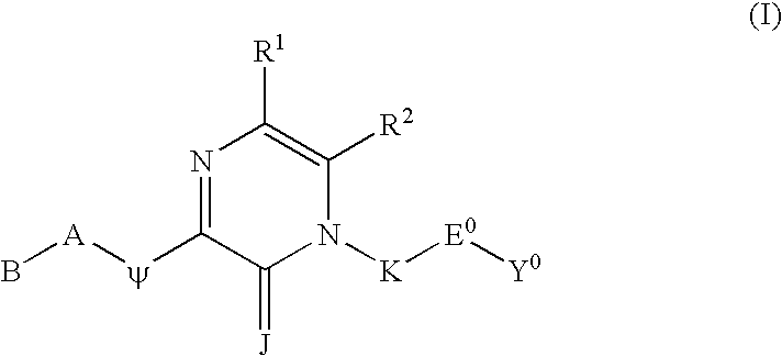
N1=C([y][A]B)C(=[J])N([K][E0][Y0])C([R2])=C1[R1]
